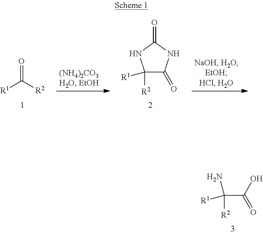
O=C([R2])[R1].C1([R2])([R1])C(=O)NC(=O)N1.C(C(O)=O)([R1])(N)[R2]
